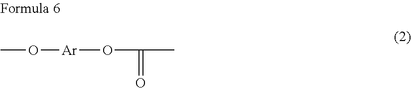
CO[Ar]OC(=O)C
